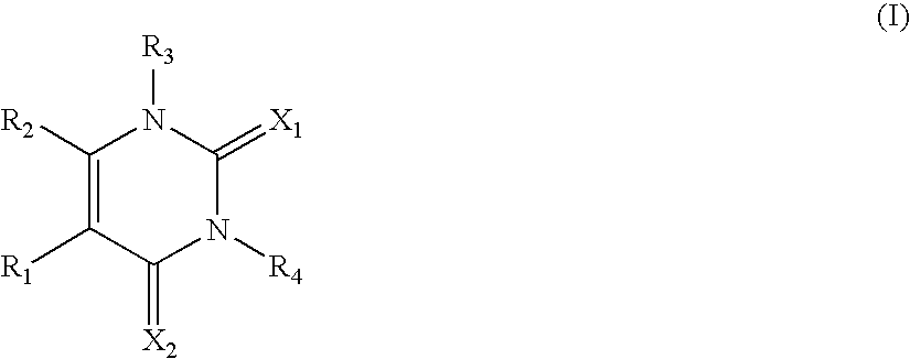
C1([R2])=C([R1])C(=[X2])N([R4])C(=[X1])N1[R3]
